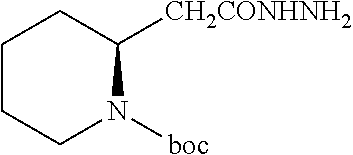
C1([CH2CONHNH2])CCCCN1[boc]
